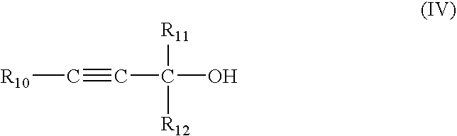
C([R10])#CC(O)([R11])[R12]
